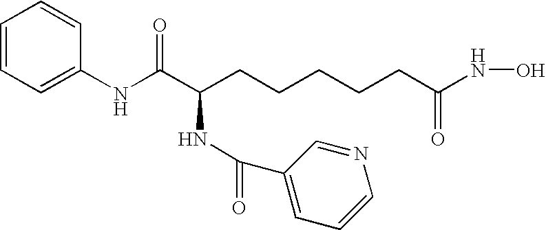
C1=CC=C(NC(C(CCCCCC(NO)=O)NC(=O)C2=CC=CN=C2)=O)C=C1
